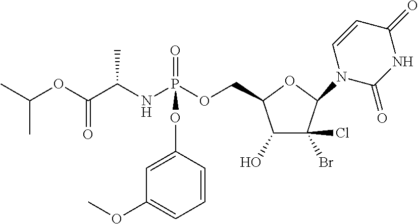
C1(O)C(Cl)(Br)C(N2C(=O)NC(=O)C=C2)OC1COP(NC(C(OC(C)C)=O)C)(=O)OC1=CC(OC)=CC=C1
